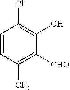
C1=CC([CF3])=C([CHO])C(O)=C1Cl
